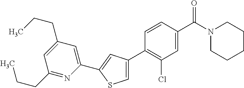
C1(C2=CC(C3=C(Cl)C=C(C(N4CCCCC4)=O)C=C3)=CS2)=CC(CCC)=CC(CCC)=N1
